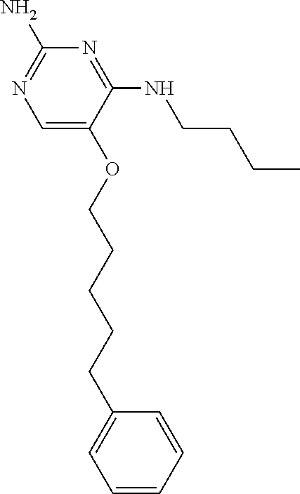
C1=C(OCCCCCC2=CC=CC=C2)C(NCCCC)=NC(N)=N1
